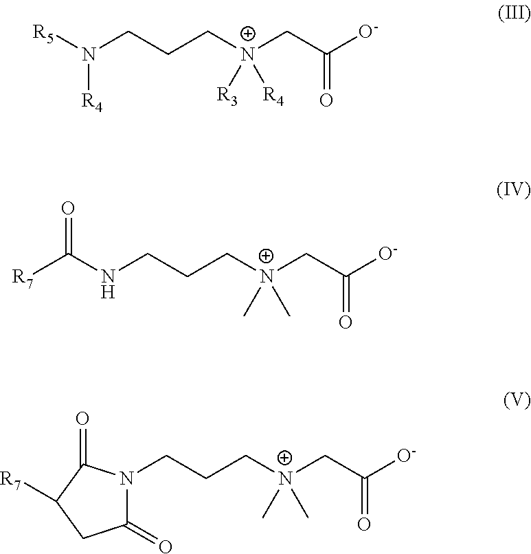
[R5]N(CCC[N+](CC([O-])=O)([R3])[R4])[R4].C(NCCC[N+](CC([O-])=O)(C)C)([R7])=O.N1(CCC[N+](CC([O-])=O)(C)C)C(=O)CC([R7])C1=O
